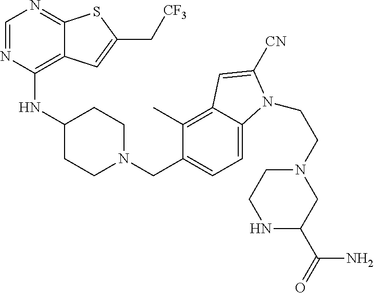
C1=NC(NC2CCN(CC3=CC=C4C(=C3C)C=C([CN])N4CCN3CCNC(C(N)=O)C3)CC2)=C2C(=N1)SC(C[CF3])=C2
